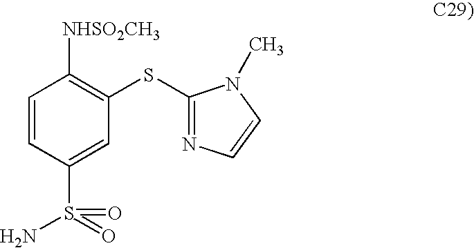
C1=CC(S(=O)(=O)N)=CC(SC2=NC=CN2C)=C1[NHSO2CH3]
